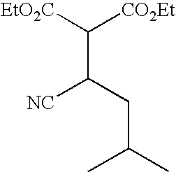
C(C(CC(C)C)[NC])([EtO2C])[CO2Et]
